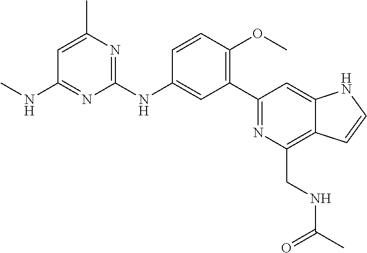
C1=C(C)N=C(NC2=CC(C3=NC(CNC(C)=O)=C4C(=C3)NC=C4)=C(OC)C=C2)N=C1NC
